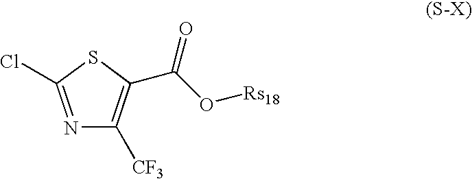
N1=C(Cl)SC(C(=O)O[Rs18])=C1[CF3]
